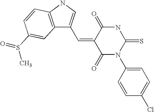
C12=C(NC=C1C=C1C(=O)N(C3=CC=C(Cl)C=C3)C(=S)NC1=O)C=CC(S(C)=O)=C2
